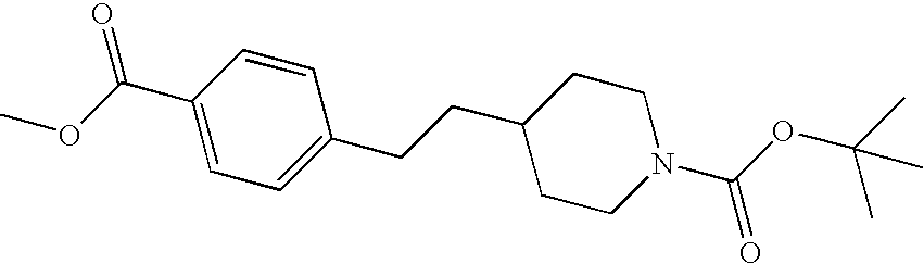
C1(C(OC)=O)=CC=C(CCC2CCN(C(OC(C)(C)C)=O)CC2)C=C1
